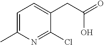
C1=C(C)N=C(Cl)C(CC(O)=O)=C1
